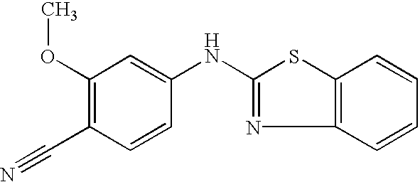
C1(OC)=C(C#N)C=CC(NC2=NC3=C(S2)C=CC=C3)=C1
